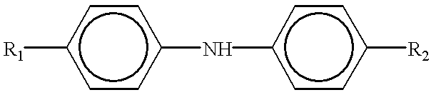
c1cc(Nc2ccc([R2])cc2)ccc1[R1]
